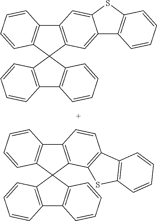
C12=C(C3=C(C=C1)C1=C(S3)C=CC=C1)C1(C3=C2C=CC=C3)C2=C(C3=C1C=CC=C3)C=CC=C2.C12=C(C=C3C(=C1)SC1=C3C=CC=C1)C1(C3=C2C=CC=C3)C2=C(C3=C1C=CC=C3)C=CC=C2
